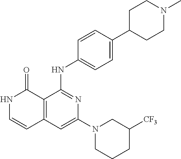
C1=CC(NC2=NC(N3CCCC([CF3])C3)=CC3=C2C(=O)NC=C3)=CC=C1C1CCN(C)CC1
